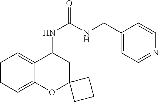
C1=CC=C2C(=C1)C(NC(=O)NCC1=CC=NC=C1)CC1(O2)CCC1
